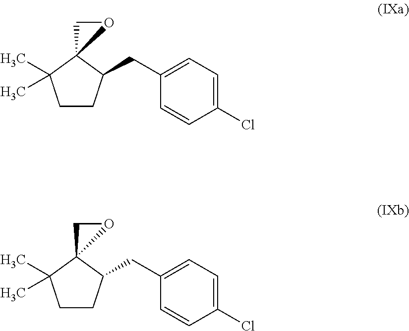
C1CC(CC2=CC=C(Cl)C=C2)C2(C1(C)C)CO2.C1CC(CC2=CC=C(Cl)C=C2)C2(C1(C)C)CO2
